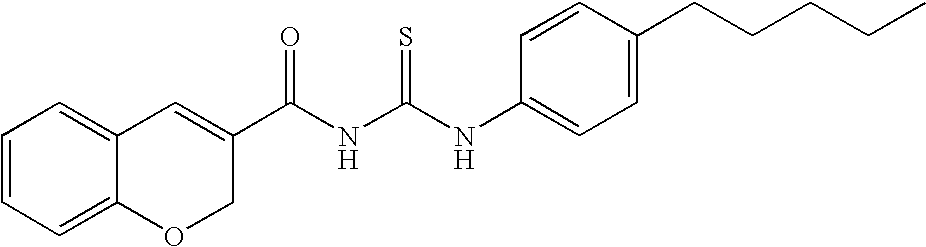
C1(C(NC(NC2=CC=C(CCCCC)C=C2)=S)=O)=CC2=CC=CC=C2OC1
